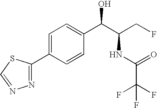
C1(C2=CC=C(C(C(CF)NC(C(F)(F)F)=O)O)C=C2)=NN=CS1
